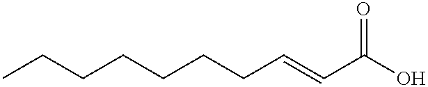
CCCCCCCC=CC(O)=O
